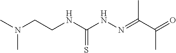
CN(CCNC(NN=C(C(=O)C)C)=S)C
